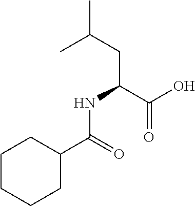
C(CC(C(O)=O)NC(C1CCCCC1)=O)(C)C
